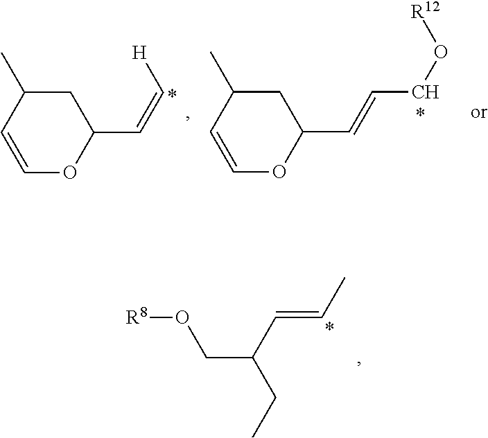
C(CO[R8])(C=CC)CC.C1=COC(C=C[H])CC1C.C1=COC(C=CCO[R12])CC1C
